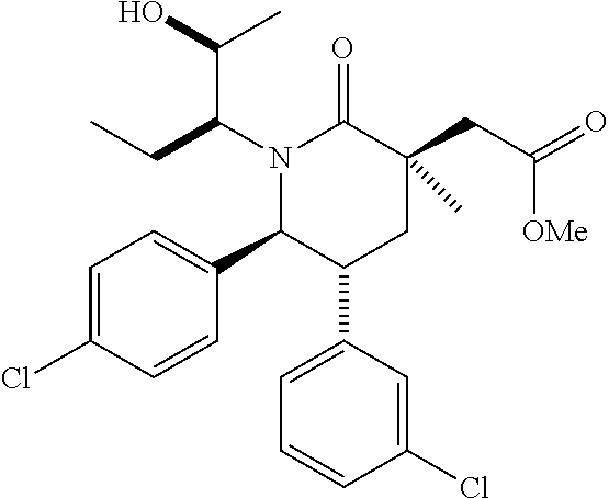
N1(C(CC)C(O)C)C(C2=CC=C(Cl)C=C2)C(C2=CC=CC(Cl)=C2)CC(CC([OMe])=O)(C)C1=O
